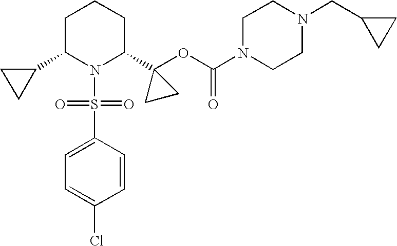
C1C(C2CC2)N(S(=O)(=O)C2=CC=C(Cl)C=C2)C(C2(OC(N3CCN(CC4CC4)CC3)=O)CC2)CC1
